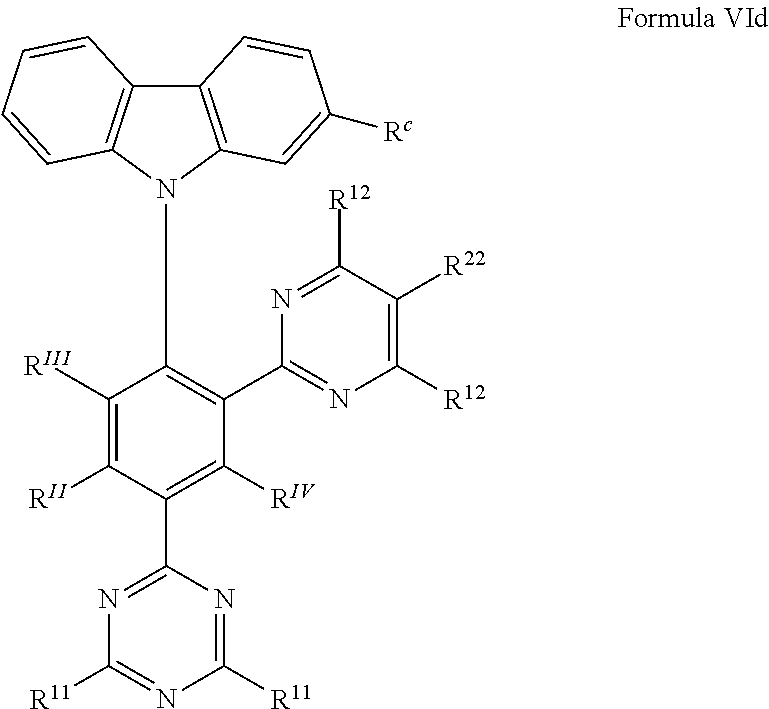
C12=C(N(C3=C(C4=NC([R12])=C([R22])C([R12])=N4)C([RIV])=C(C4=NC([R11])=NC([R11])=N4)C([RII])=C3[RIII])C3=C1C=CC=C3)C=C([Rc])C=C2
